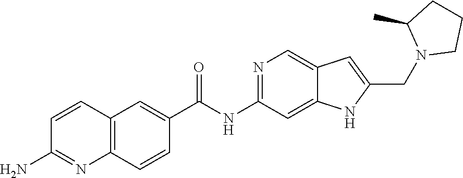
C1=C(C(=O)NC2=NC=C3C=C(CN4CCCC4C)NC3=C2)C=CC2=C1C=CC(N)=N2
